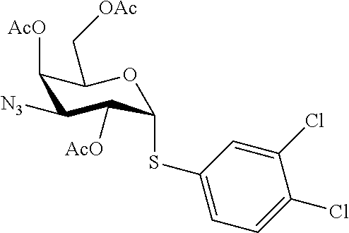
C1([AcO])C([N3])C([AcO])C(SC2=CC=C(Cl)C(Cl)=C2)OC1C[OAc]
